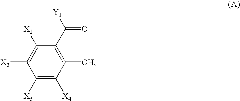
C1([OH])=C(C(=O)[Y1])C([X1])=C([X2])C([X3])=C1[X4]
